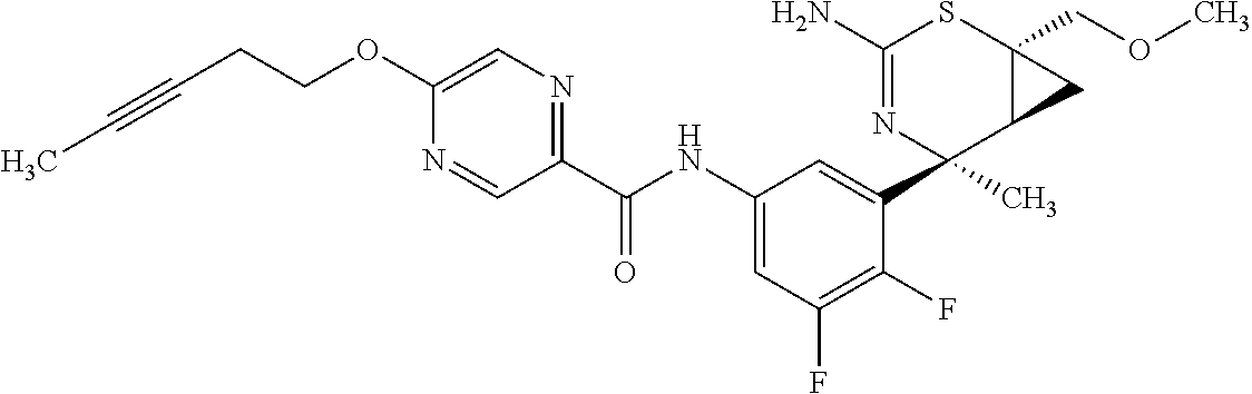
N1=CC(C(NC2=CC(F)=C(F)C(C3(C)C4C(COC)(SC(N)=N3)C4)=C2)=O)=NC=C1OCCC#CC
